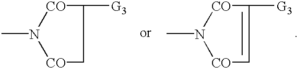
C1([G3])[CO]N(C)[CO]C1.C1([G3])=C[CO]N(C)[CO]1
